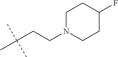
C(C(C)(C)C)CN1CCC(F)CC1
